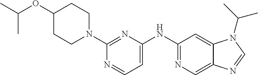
C12=CN=C(NC3=CC=NC(N4CCC(OC(C)C)CC4)=N3)C=C1N(C(C)C)C=N2
